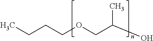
CCCCOCC(O)C
